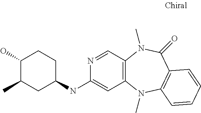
C12=C(N(C)C3=C(C(=O)N1C)C=CC=C3)C=C(NC1CC(C)C(O)CC1)N=C2
